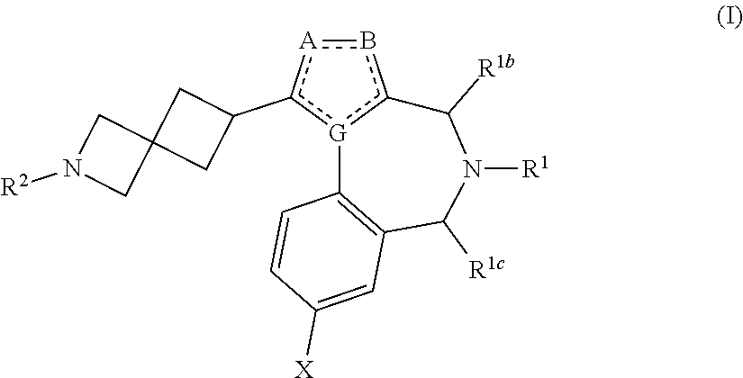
b1[A]c(C2CC3(C2)CN([R2])C3)[G]2c1C([R1b])N([R1])C([R1c])C1=C2C=CC([X])=C1
